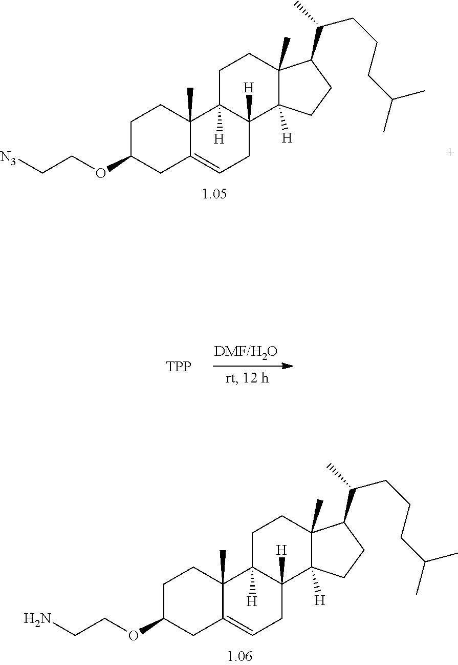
C1C(OCC[N3])CC2=CCC3([H])C([H])(C2(C)C1)CCC1(C)C3([H])CCC1C(CCCC(C)C)C.[TPP].C1C(OCCN)CC2=CCC3([H])C([H])(C2(C)C1)CCC1(C)C3([H])CCC1C(CCCC(C)C)C
